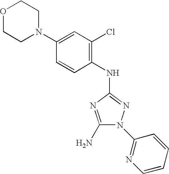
O1CCN(C2=CC(Cl)=C(NC3=NN(C4=NC=CC=C4)C(N)=N3)C=C2)CC1
